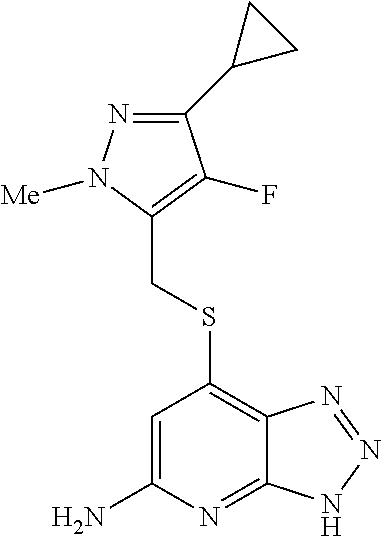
C1=C(N)N=C2C(=C1SCC1=C(F)C(C3CC3)=NN1[Me])N=NN2
